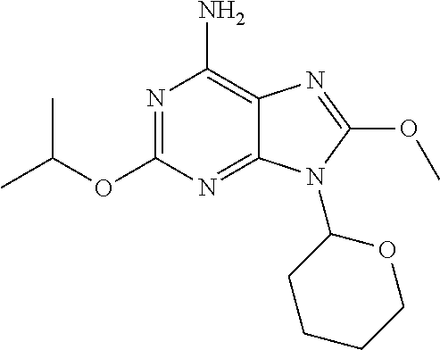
N1=C(OC(C)C)N=C2C(=C1N)N=C(OC)N2C1CCCCO1
